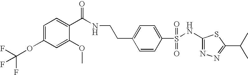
C1(NS(C2=CC=C(CCNC(C3=CC=C(OC(F)(F)F)C=C3OC)=O)C=C2)(=O)=O)=NN=C(C(C)C)S1
